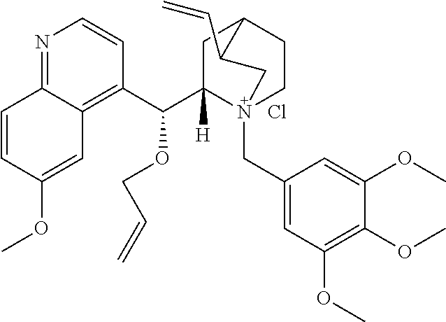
N1=C2C(=C(C(C3([H])N4(CC5=CC(OC)=C(OC)C(OC)=C5)CCC(C3)C(C=C)C4)OCC=C)C=C1)C=C(OC)C=C2.Cl
